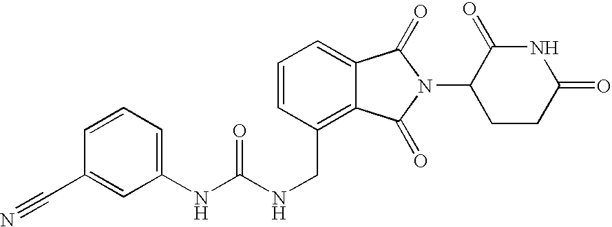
N(CC1=C2C(=CC=C1)C(=O)N(C1CCC(=O)NC1=O)C2=O)C(NC1=CC=CC(C#N)=C1)=O
